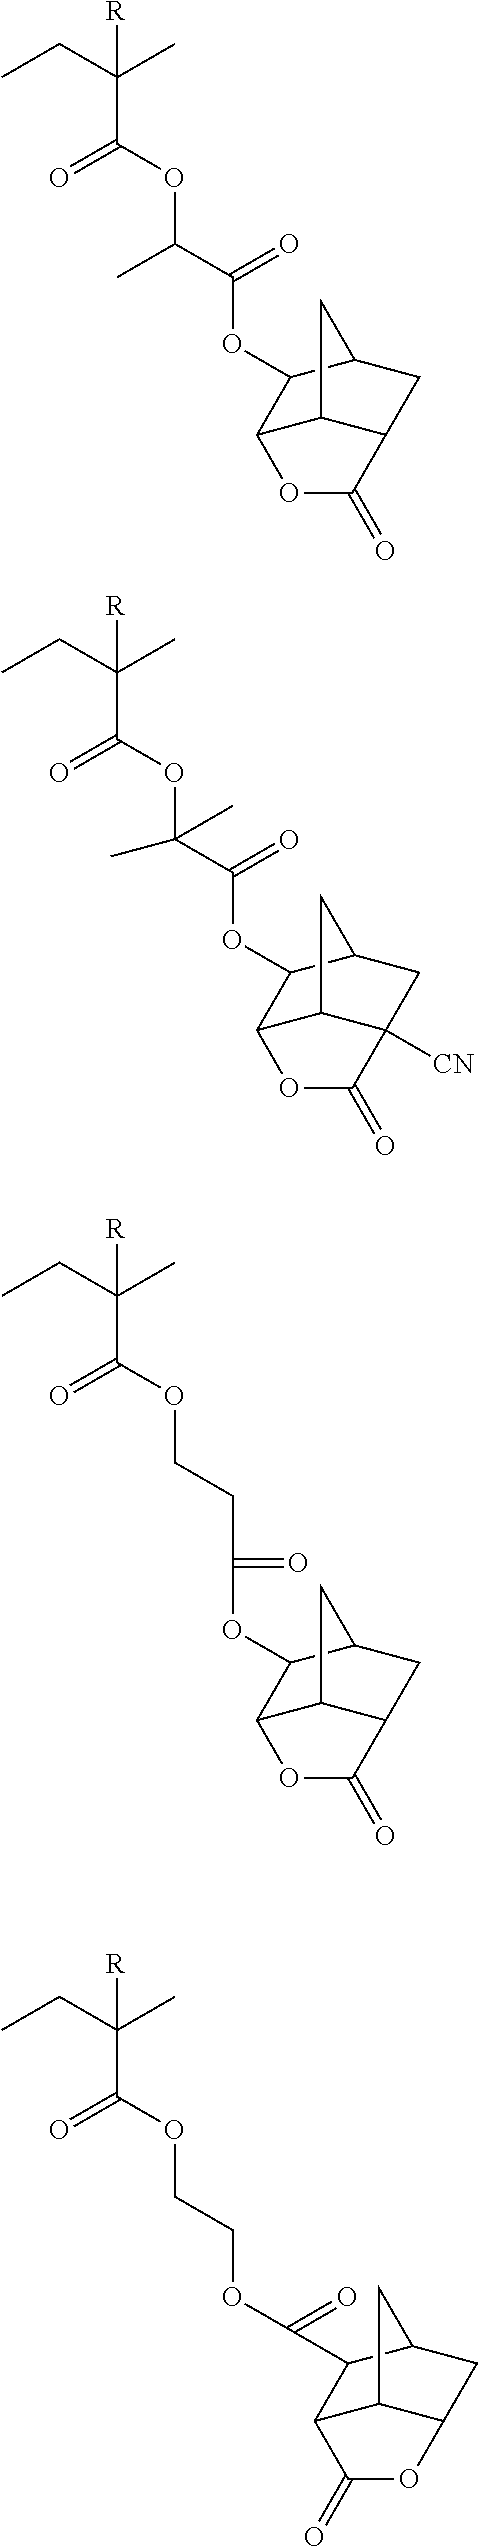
CCC(C)([R])C(=O)OC(C(=O)OC1C2C3C(CC1C3)C(=O)O2)C.CCC(C)([R])C(=O)OC(C(=O)OC1C2C3C([CN])(CC1C3)C(=O)O2)(C)C.CCC(C)([R])C(=O)OCCC(=O)OC1C2C3C(CC1C3)C(=O)O2.CCC(C)([R])C(=O)OCCOC(C1C2C3C(CC1C3)OC2=O)=O
